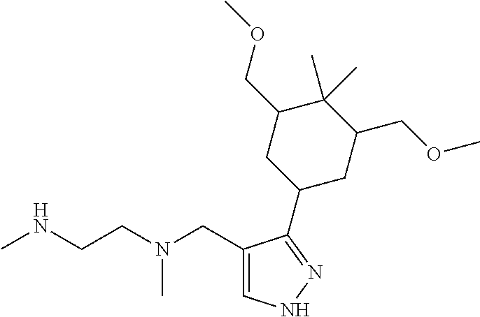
CNCCN(CC1=CNN=C1C1CC(COC)C(C)(C)C(COC)C1)C
